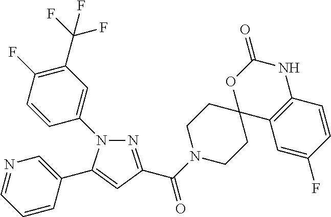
N1=C(C(=O)N2CCC3(CC2)C2=C(NC(=O)O3)C=CC(F)=C2)C=C(C2=CN=CC=C2)N1C1=CC(C(F)(F)F)=C(F)C=C1
